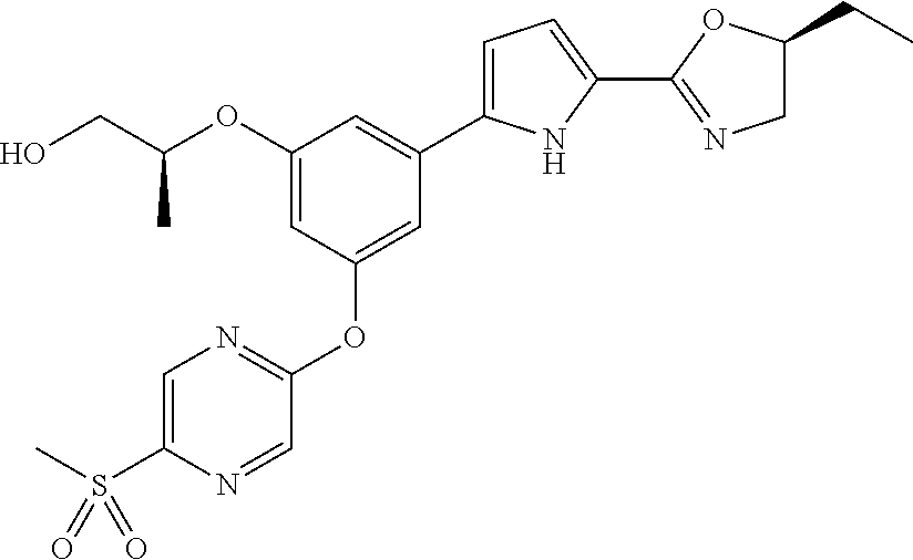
C1(OC(CO)C)=CC(OC2=NC=C(S(C)(=O)=O)N=C2)=CC(C2=CC=C(C3=NCC(CC)O3)N2)=C1
